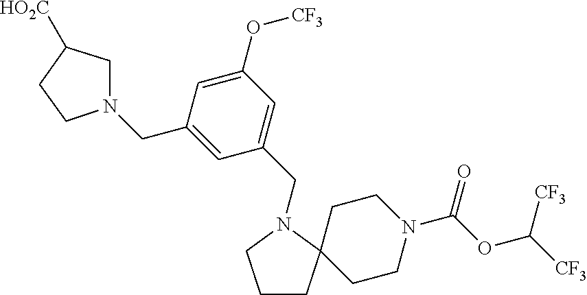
C1CC2(CCN(C(OC([CF3])[CF3])=O)CC2)N(CC2=CC(O[CF3])=CC(CN3CC([HO2C])CC3)=C2)C1
